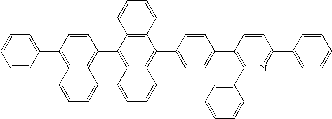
C1=CC(C2=CC=CC=C2)=C2C(=C1C1=C3C(=C(C4=CC=C(C5=C(C6=CC=CC=C6)N=C(C6=CC=CC=C6)C=C5)C=C4)C4=C1C=CC=C4)C=CC=C3)C=CC=C2
